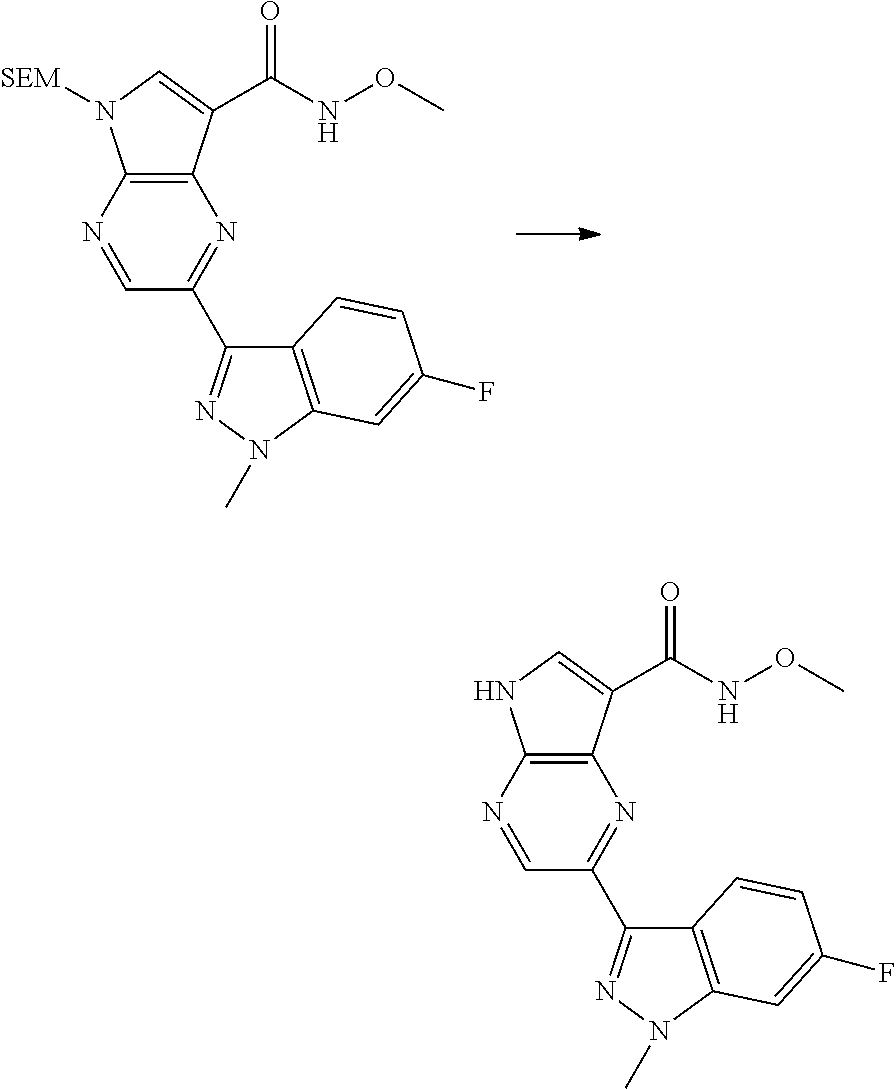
N1=CC(C2=NN(C)C3=C2C=CC(F)=C3)=NC2=C1N([SEM])C=C2C(NOC)=O.N1=CC(C2=NN(C)C3=C2C=CC(F)=C3)=NC2=C1NC=C2C(NOC)=O
